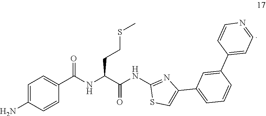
C1(N)=CC=C(C(=O)NC(C(=O)NC2=NC(C3=CC=CC(C4=CC=NC=C4)=C3)=CS2)CCSC)C=C1
